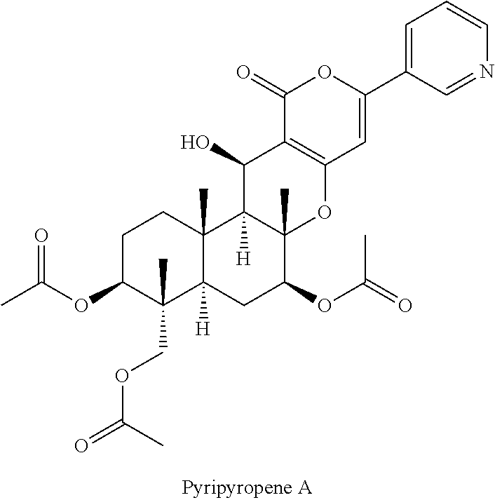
C1CC(OC(C)=O)C(COC(=O)C)(C)C2([H])C1(C)C1([H])C(C)(C(OC(=O)C)C2)OC2=C(C1O)C(=O)OC(C1=CC=CN=C1)=C2
